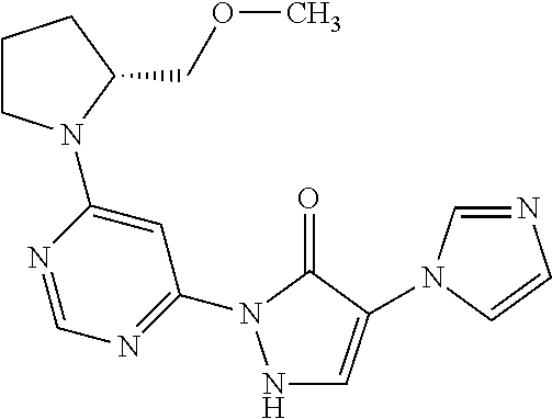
N1C=C(N2C=NC=C2)C(=O)N1C1=NC=NC(N2CCCC2COC)=C1
